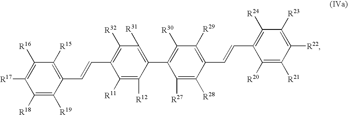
C1([R18])=C([R19])C(C=CC2=C([R32])C([R31])=C(C3=C([R30])C([R29])=C(C=CC4=C([R24])C([R23])=C([R22])C([R21])=C4[R20])C([R28])=C3[R27])C([R12])=C2[R11])=C([R15])C([R16])=C1[R17]
